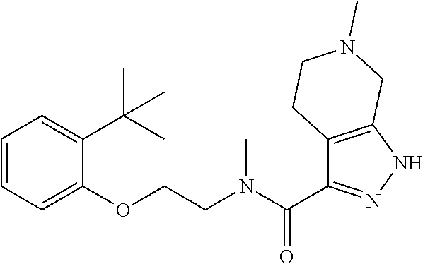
C1=CC=C(OCCN(C)C(=O)C2=NNC3=C2CCN(C)C3)C(C(C)(C)C)=C1
